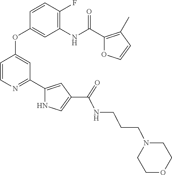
C1=CN=C(C2=CC(C(NCCCN3CCOCC3)=O)=CN2)C=C1OC1=CC(NC(C2=C(C)C=CO2)=O)=C(F)C=C1
